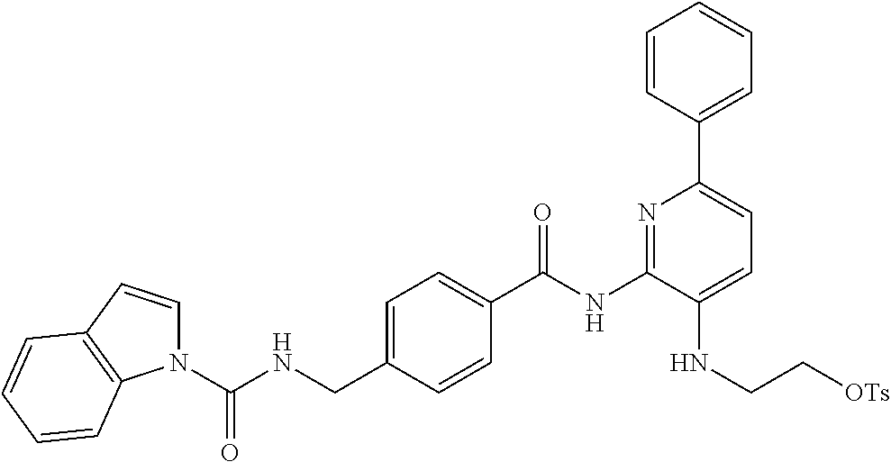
C1=C(CNC(N2C=CC3=C2C=CC=C3)=O)C=CC(C(NC2=NC(C3=CC=CC=C3)=CC=C2NCC[OTs])=O)=C1
